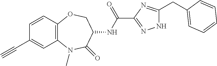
C#CC1=CC2=C(C=C1)OCC(NC(C1=NNC(CC3=CC=CC=C3)=N1)=O)C(=O)N2C
